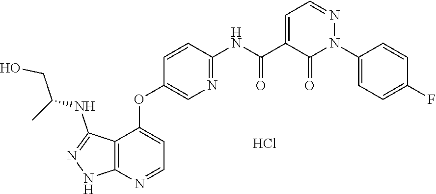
N1=C(NC(CO)C)C2=C(N=CC=C2OC2=CN=C(NC(C3=CC=NN(C4=CC=C(F)C=C4)C3=O)=O)C=C2)N1.Cl
